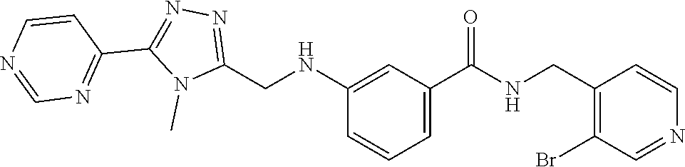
N1=C(C2=NN=C(CNC3=CC(C(=O)NCC4=C(Br)C=NC=C4)=CC=C3)N2C)C=CN=C1
